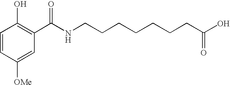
C1=CC([OMe])=CC(C(NCCCCCCCC(O)=O)=O)=C1O
